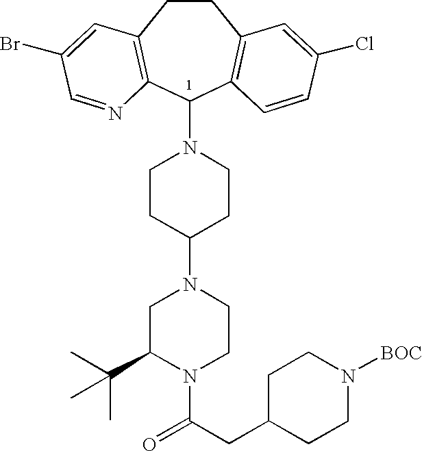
C1CC(N2CC(C(C)(C)C)N(C(CC3CCN([BOC])CC3)=O)CC2)CCN1C1C2=C(CCC3=C1C=CC(Cl)=C3)C=C(Br)C=N2
